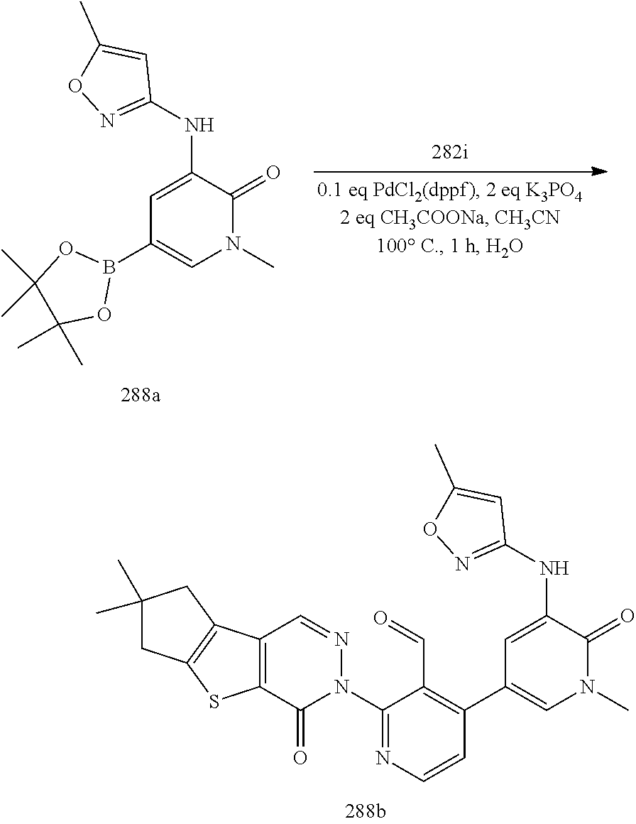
B1(C2=CN(C)C(=O)C(NC3=NOC(C)=C3)=C2)OC(C)(C)C(C)(C)O1.C1(N2N=CC3=C(C2=O)SC2=C3CC(C)(C)C2)=NC=CC(C2=CN(C)C(=O)C(NC3=NOC(C)=C3)=C2)=C1C=O
